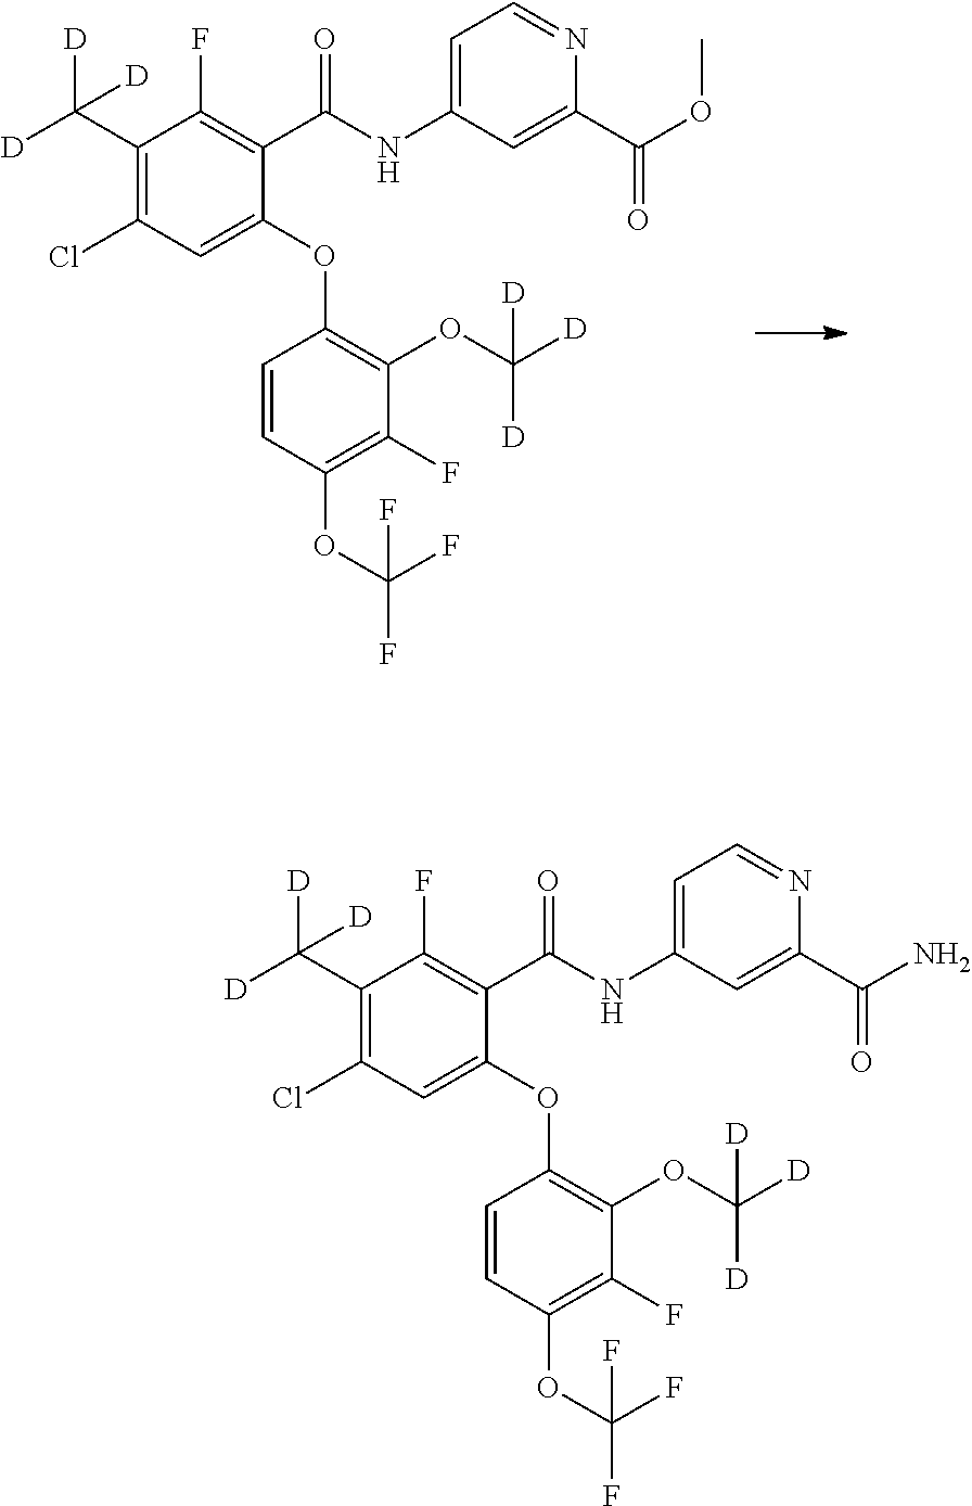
O(C1=C(OC([D])([D])[D])C(F)=C(OC(F)(F)F)C=C1)C1=CC(Cl)=C(C([D])([D])[D])C(F)=C1C(=O)NC1=CC=NC(C(OC)=O)=C1.O(C1=C(OC([D])([D])[D])C(F)=C(OC(F)(F)F)C=C1)C1=CC(Cl)=C(C([D])([D])[D])C(F)=C1C(=O)NC1=CC=NC(C(N)=O)=C1
